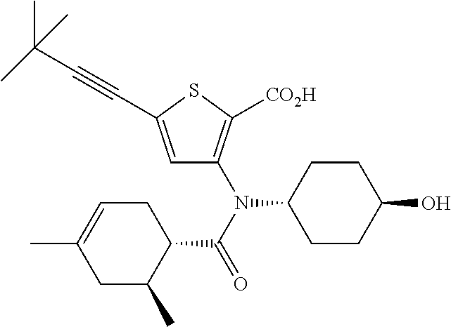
C1=C(C#CC(C)(C)C)SC([CO2H])=C1N(C(=O)C1CC=C(C)CC1C)C1CCC(O)CC1
